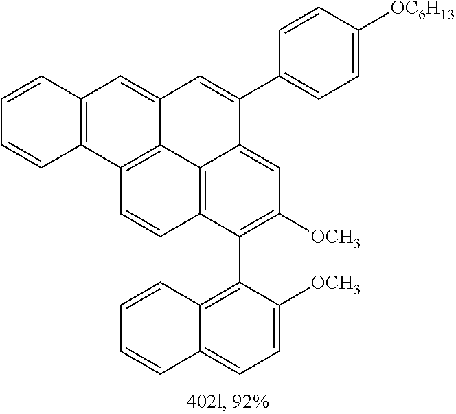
C12=C3C4=C(C=C1)C(C1=C5C(=CC=C1[OCH3])C=CC=C5)=C([OCH3])C=C4C(C1=CC=C([OC6H13])C=C1)=CC3=CC1=C2C=CC=C1
